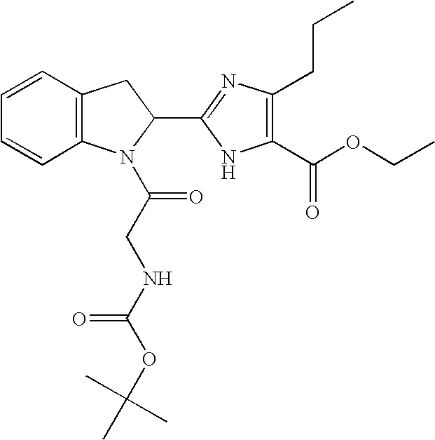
C12=C(C=CC=C1)CC(C1=NC(CCC)=C(C(OCC)=O)N1)N2C(CNC(OC(C)(C)C)=O)=O
